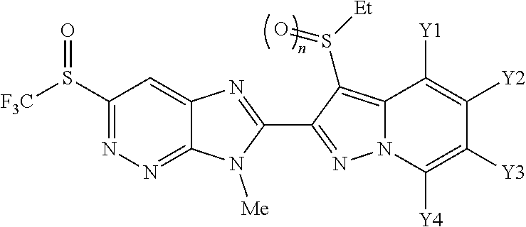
C12=NN=C(S([F3C])=O)C=C1N=C(C1=NN3C(=C1S([Et])=O)C([Y1])=C([Y2])C([Y3])=C3[Y4])N2[Me]
